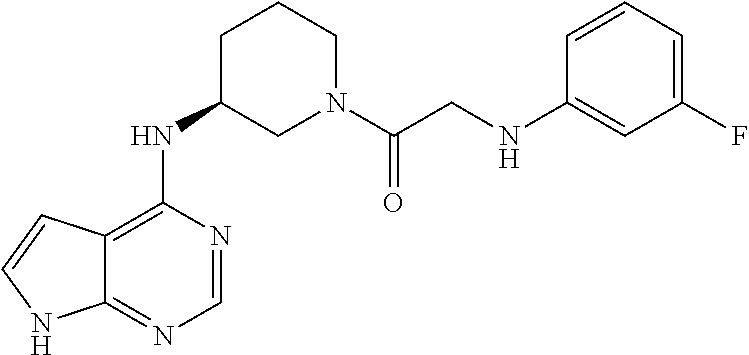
C12=C(NC3CN(C(CNC4=CC(F)=CC=C4)=O)CCC3)N=CN=C1NC=C2
